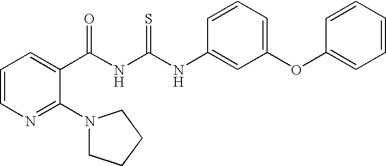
N(C(NC(C1=CC=CN=C1N1CCCC1)=O)=S)C1=CC(OC2=CC=CC=C2)=CC=C1
